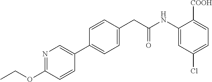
C1=CC(CC(NC2=CC(Cl)=CC=C2[COOH])=O)=CC=C1C1=CN=C(OCC)C=C1
